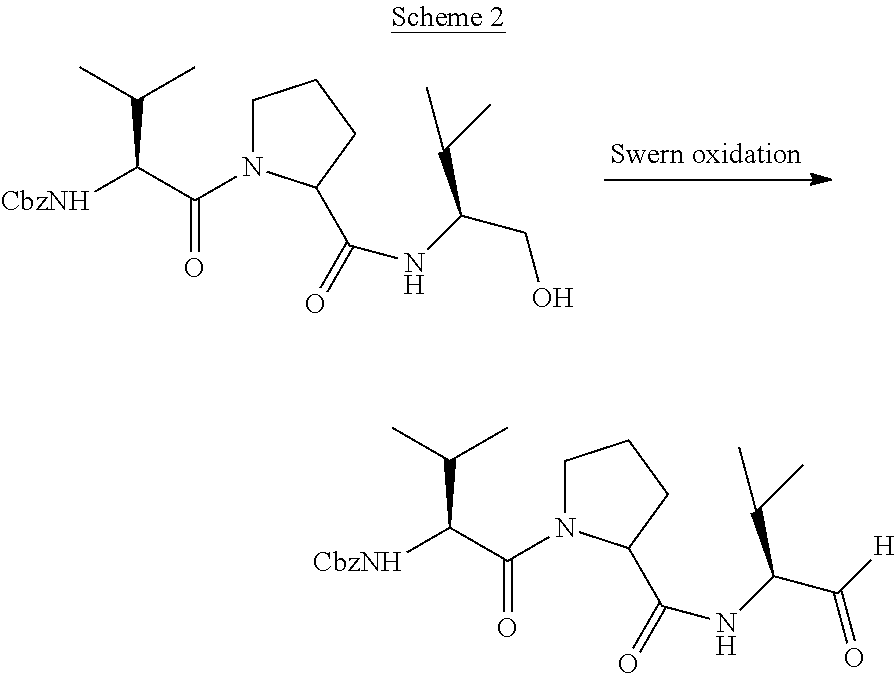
C(C(C(=O)N1CCCC1C(=O)NC(CO)C(C)C)[CbzNH])(C)C.C(C(C(=O)N1CCCC1C(=O)NC(C(=O)[H])C(C)C)[CbzNH])(C)C
